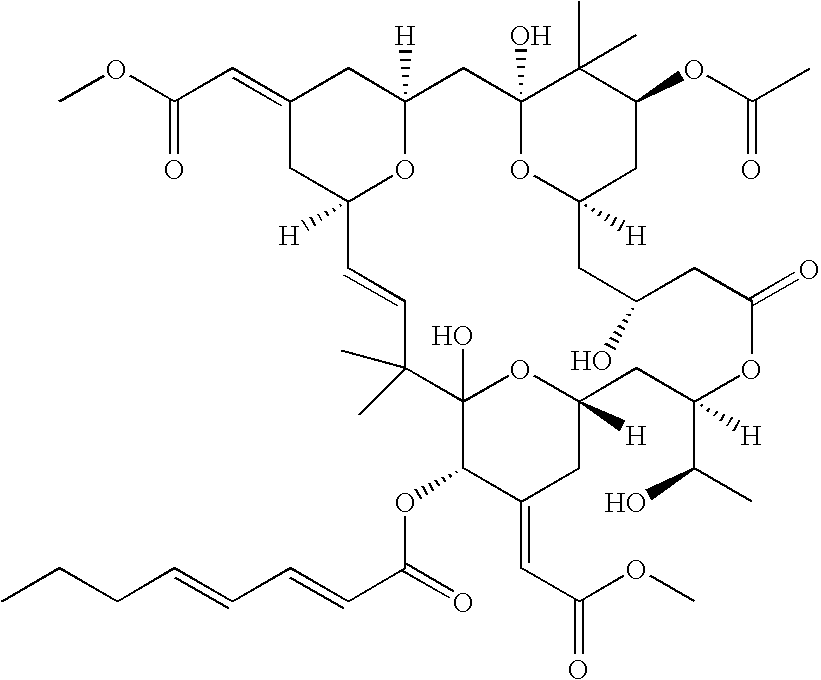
COC(C=C1CC2([H])CC3(O)C(C)(C)C(OC(C)=O)CC([H])(O3)CC(O)CC(=O)OC(C(C)O)([H])CC3([H])CC(=CC(OC)=O)C(OC(C=CC=CCCC)=O)C(O)(C(C)(C)C=CC([H])(C1)O2)O3)=O
